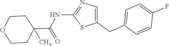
C1(CC2=CC=C(F)C=C2)=CN=C(NC(C2(C)CCOCC2)=O)S1
